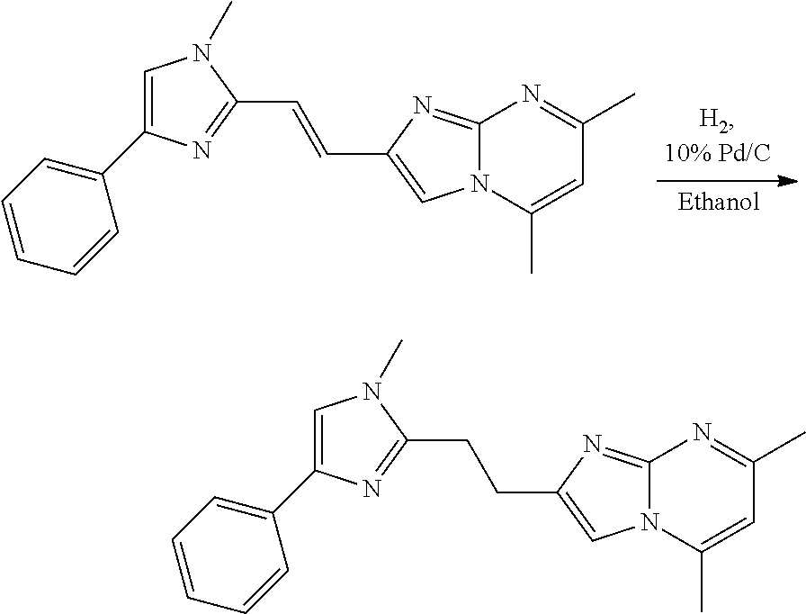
C1=C(C2=CC=CC=C2)N=C(C=CC2=CN3C(=N2)N=C(C)C=C3C)N1C.C1=C(C2=CC=CC=C2)N=C(CCC2=CN3C(=N2)N=C(C)C=C3C)N1C
